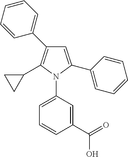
C1=C(C2=CC=CC=C2)N(C2=CC=CC(C(=O)O)=C2)C(C2CC2)=C1C1=CC=CC=C1
